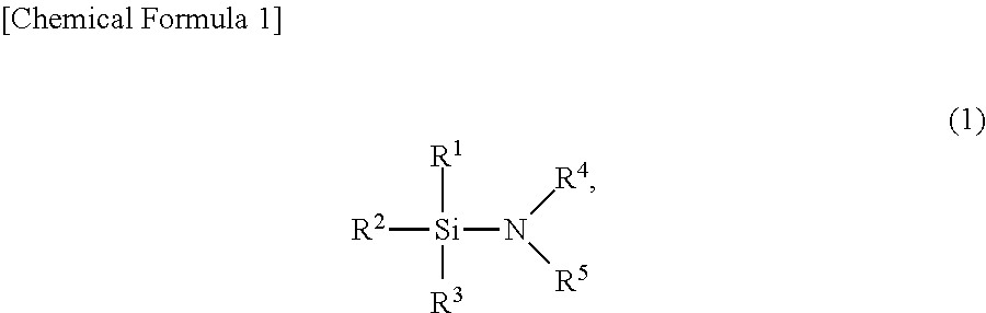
[R2][Si](N([R4])[R5])([R1])[R3]
